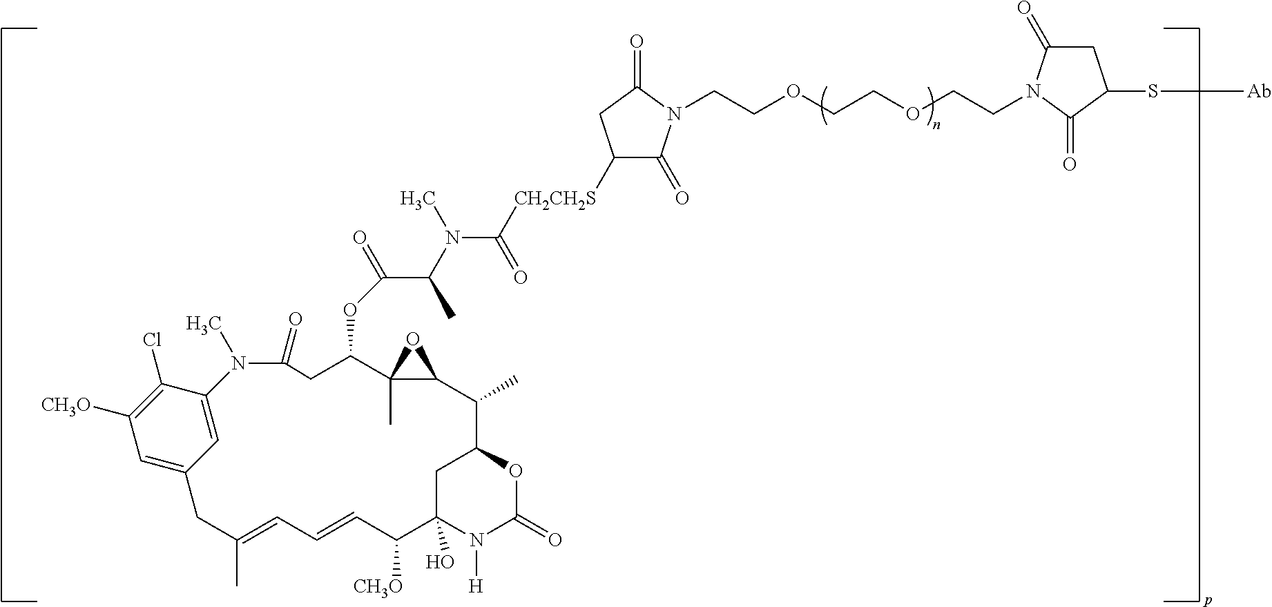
C1C2(O)N([H])C(=O)OC1C(C)C1C(C)(C(OC(C(C)N(C(=O)[CH2CH2S]C3C(=O)N(CCOCCOCCN4C(=O)CC(S[Ab])C4=O)C(=O)C3)C)=O)CC(=O)N(C)C3=CC(=CC([CH3O])=C3Cl)CC(C)=CC=CC2[CH3O])O1
